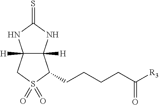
C12([H])C([H])(NC(=S)N1)C(CCCCC([R3])=O)S(=O)(=O)C2
